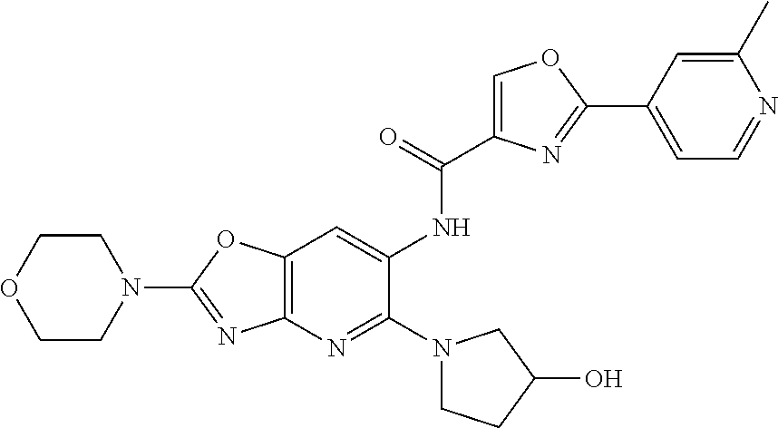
N1(C2=NC3=C(O2)C=C(NC(=O)C2=COC(C4=CC=NC(C)=C4)=N2)C(N2CCC(O)C2)=N3)CCOCC1
